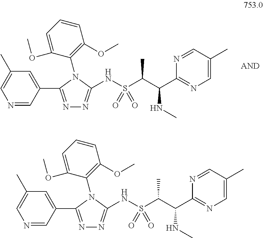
N1=C(C2=CC(C)=CN=C2)N(C2=C(OC)C=CC=C2OC)C(NS(C(C(C2=NC=C(C)C=N2)NC)C)(=O)=O)=N1.N1=C(C2=CC(C)=CN=C2)N(C2=C(OC)C=CC=C2OC)C(NS(C(C(C2=NC=C(C)C=N2)NC)C)(=O)=O)=N1
